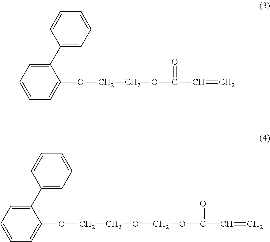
C1(C2=CC=CC=C2)=CC=CC=C1OCCOCOC(=O)C=C.C1(C2=CC=CC=C2OCCOC(C=C)=O)=CC=CC=C1
